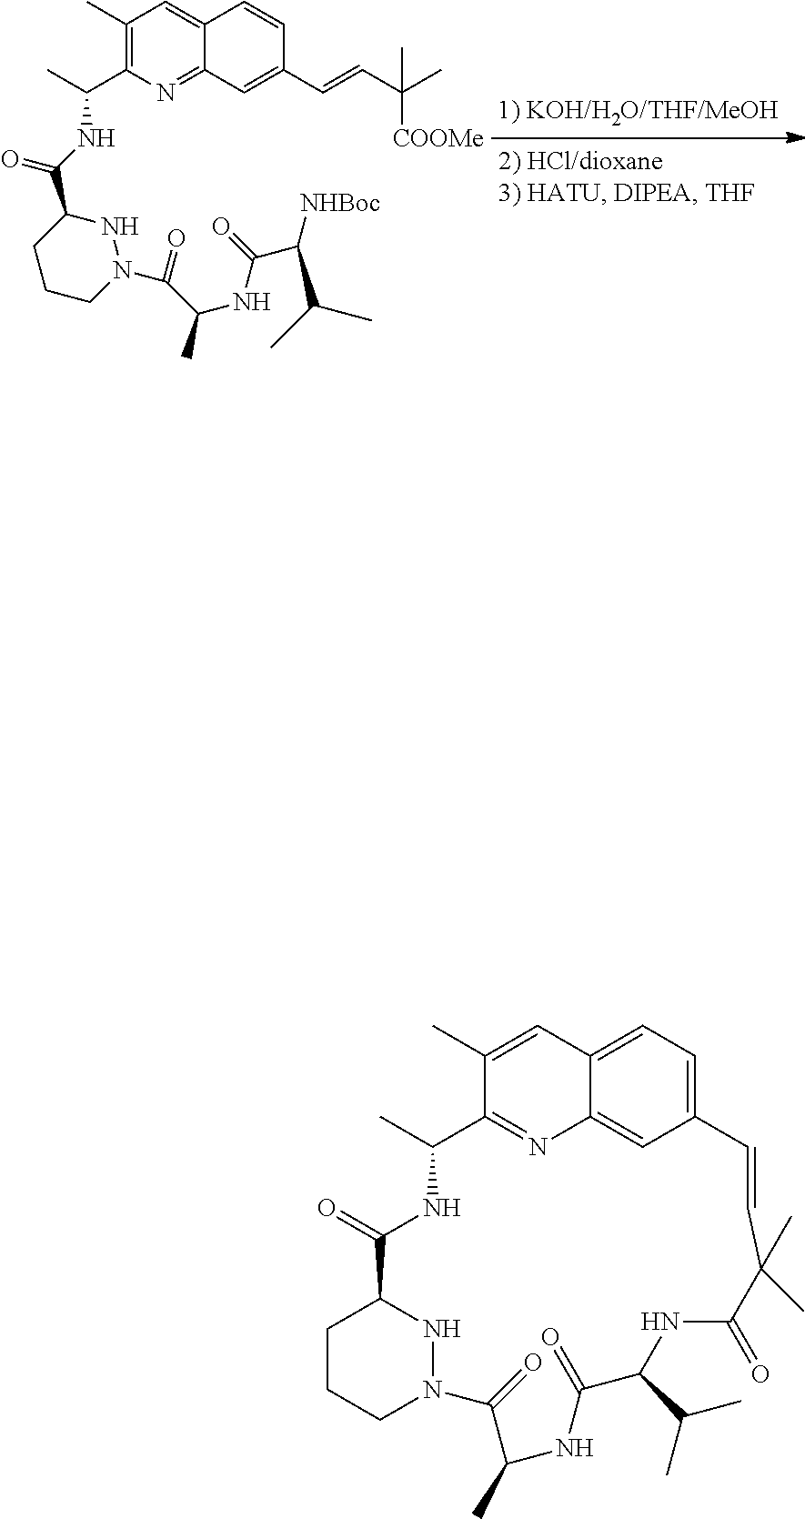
C1(C)=C(C(C)NC(C2CCCN(C(=O)C(NC(C([NHBoc])C(C)C)=O)C)N2)=O)N=C2C(=C1)C=CC(C=CC(C)([COOMe])C)=C2.C1CCN2NC1C(=O)NC(C)C1=NC3=CC(=CC=C3C=C1C)C=CC(C)(C)C(=O)NC(C(C)C)C(=O)NC(C)C2=O
